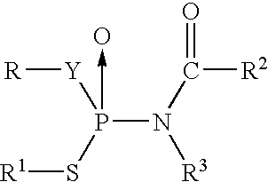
[R][Y]P(S[R1])(N(C([R2])=O)[R3])->O
